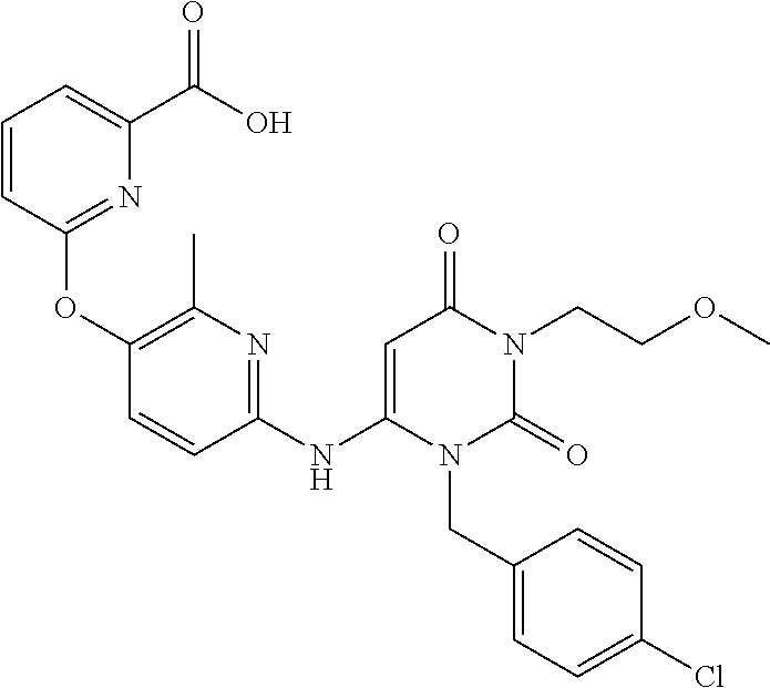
C1(OC2=NC(C(O)=O)=CC=C2)=C(C)N=C(NC2=CC(=O)N(CCOC)C(=O)N2CC2=CC=C(Cl)C=C2)C=C1
